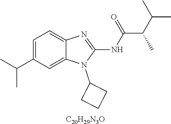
C1=C(C(C)C)C=C2C(=C1)N=C(NC(C(C(C)C)C)=O)N2C1CCC1.[C20H29N3O]
